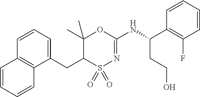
C1=CC2=C(C(CC3C(C)(C)OC(NC(C4=C(F)C=CC=C4)CCO)=NS3(=O)=O)=C1)C=CC=C2
